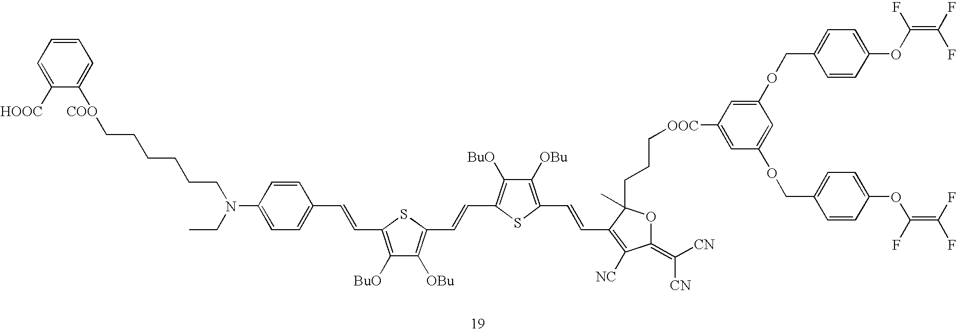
C1=CC(N(CCCCCC[COO]C2=CC=CC=C2[HOOC])CC)=CC=C1C=CC1=C([BuO])C([OBu])=C(C=CC2=C([BuO])C([OBu])=C(C=CC3=C([NC])C(=C([CN])[CN])OC3(CCC[OOC]C3=CC(OCC4=CC=C(OC(F)=C(F)F)C=C4)=CC(OCC4=CC=C(OC(=C(F)F)F)C=C4)=C3)C)S2)S1
